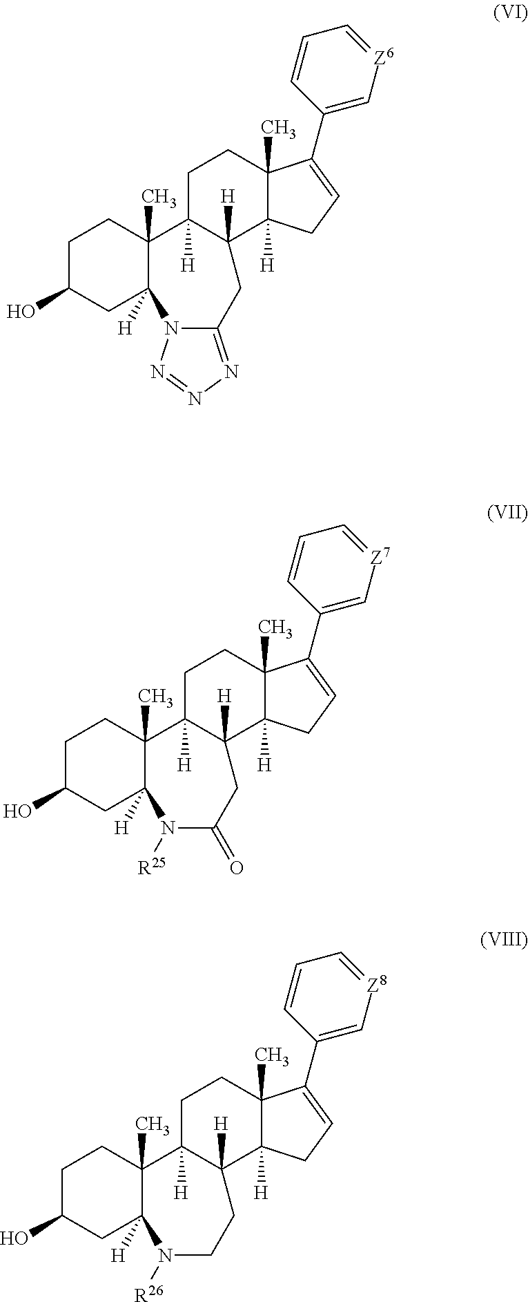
C1C2([H])C([H])(C3([H])C(C)(C1)C(C1=C[Z6]=CC=C1)=CC3)CC1=NN=NN1C1([H])C2(C)CCC(O)C1.C1C2([H])C([H])(C3([H])C(C)(C1)C(C1=C[Z7]=CC=C1)=CC3)CC(=O)N([R25])C1([H])C2(C)CCC(O)C1.C1C2([H])C([H])(C3([H])C(C)(C1)C(C1=C[Z8]=CC=C1)=CC3)CCN([R26])C1([H])C2(C)CCC(O)C1
